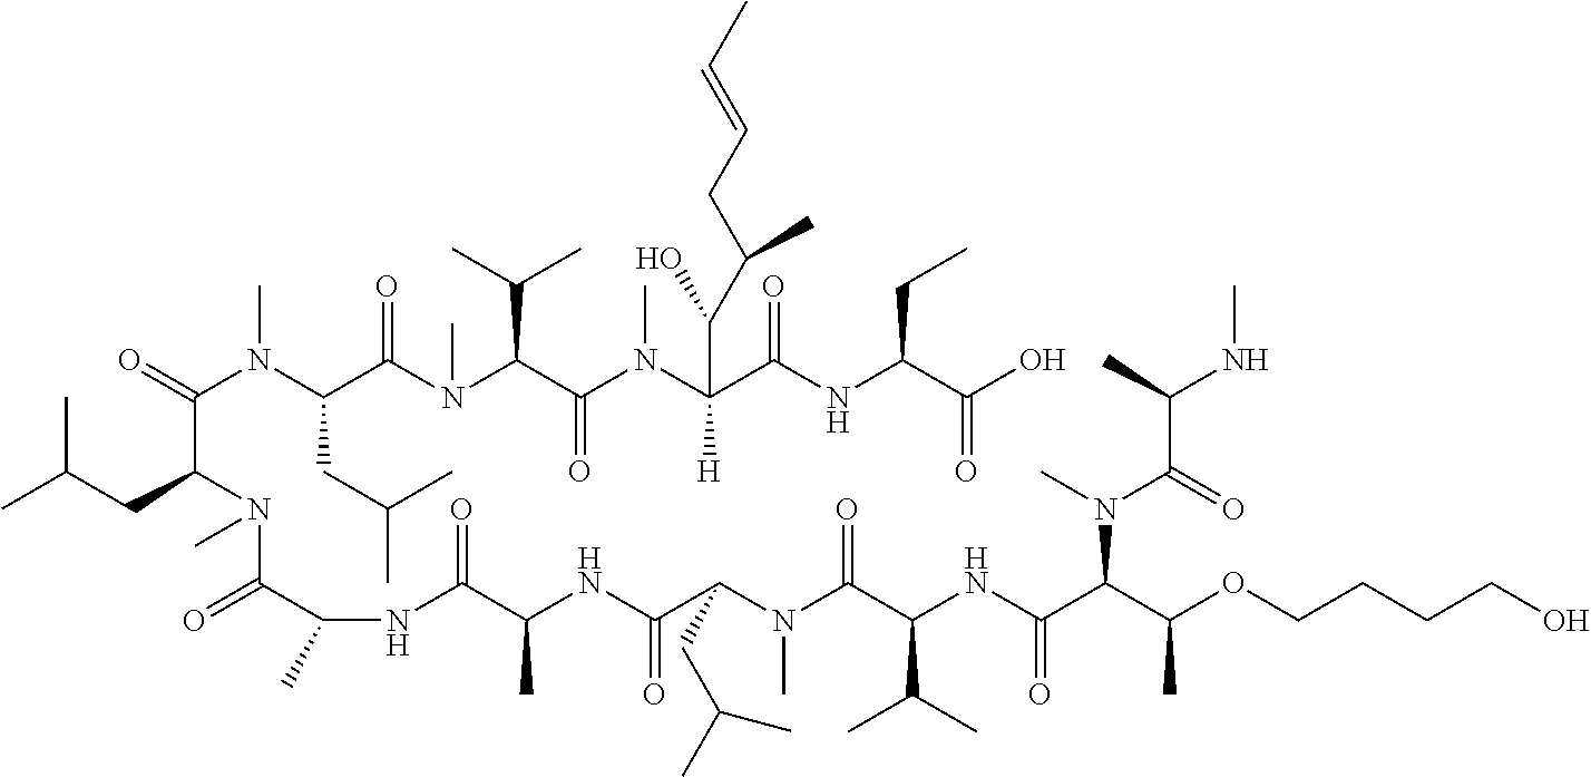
CC(CC(N(C(=O)C(C)NC(C(C)NC(=O)C(N(C)C(C(C(C)C)NC(=O)C(C(C)OCCCCO)N(C)C(=O)C(C)NC)=O)CC(C)C)=O)C)C(N(C(CC(C)C)C(N(C)C(C(=O)N(C)C(C(NC(C(=O)O)CC)=O)(C(O)C(C)CC=CC)[H])C(C)C)=O)C)=O)C
